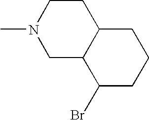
CN1CC2C(CC1)CCCC2Br
